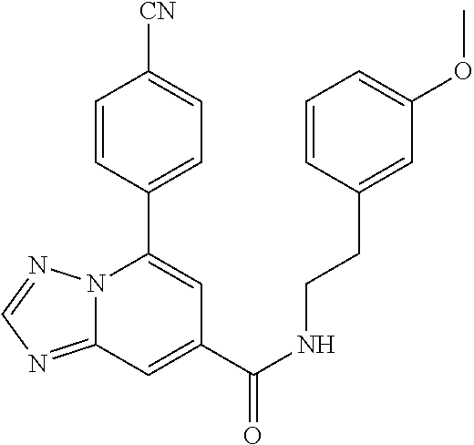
C12=NC=NN1C(C1=CC=C([CN])C=C1)=CC(C(NCCC1=CC(OC)=CC=C1)=O)=C2
